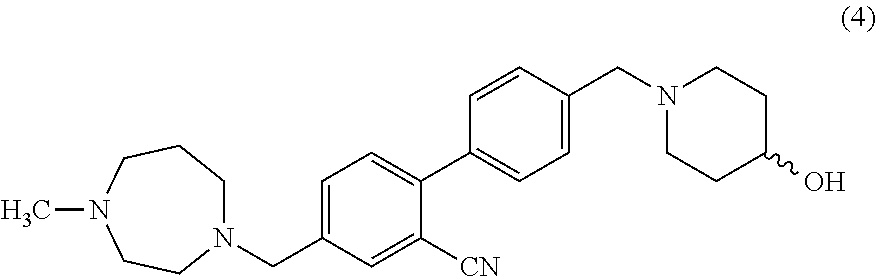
N1(CC2=CC=C(C3=CC=C(CN4CCC(O)CC4)C=C3)C([CN])=C2)CCCN(C)CC1
